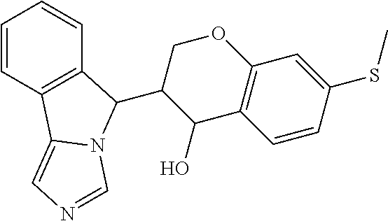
C1=CC2=C(C=C1)C(C1C(O)C3=C(OC1)C=C(SC)C=C3)N1C2=CN=C1
